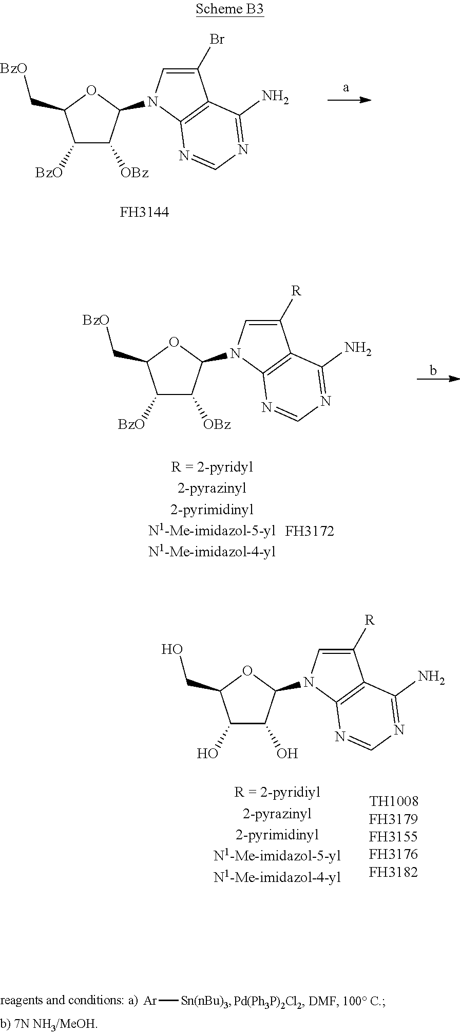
C1([BzO])C([OBz])C(N2C=C(Br)C3=C2N=CN=C3N)OC1C[BzO].[a].[FH3144].[Ar][Sn(nBu)3].C1([BzO])C([OBz])C(N2C=C([R])C3=C2N=CN=C3N)OC1C[BzO].b.[FH3172].C1(O)C(O)C(N2C=C([R])C3=C2N=CN=C3N)OC1CO
